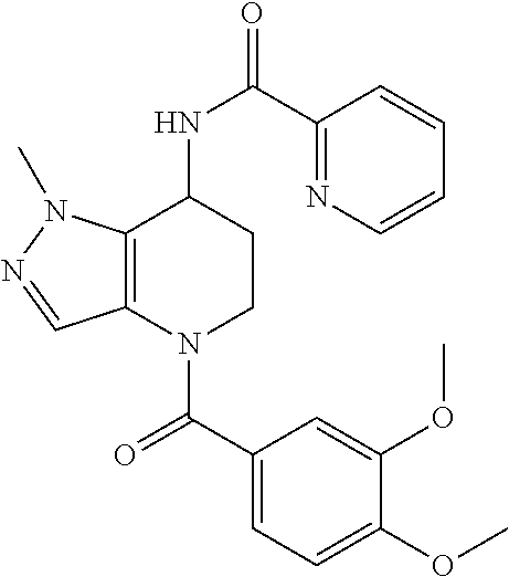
C1(C(=O)N2CCC(NC(=O)C3=NC=CC=C3)C3=C2C=NN3C)=CC=C(OC)C(OC)=C1
